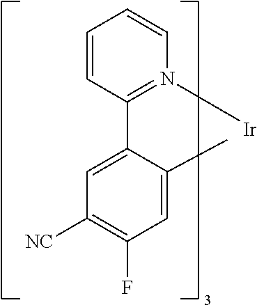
C1=CC=CC(C2=CC([NC])=C(F)C=C2C)=N1[Ir]
